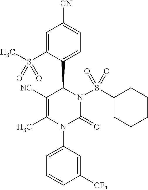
C1=C(S(C)(=O)=O)C(C2N(S(C3CCCCC3)(=O)=O)C(=O)N(C3=CC=CC([CF3])=C3)C(C)=C2[NC])=CC=C1[CN]
